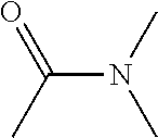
C(N(C)C)(C)=O
